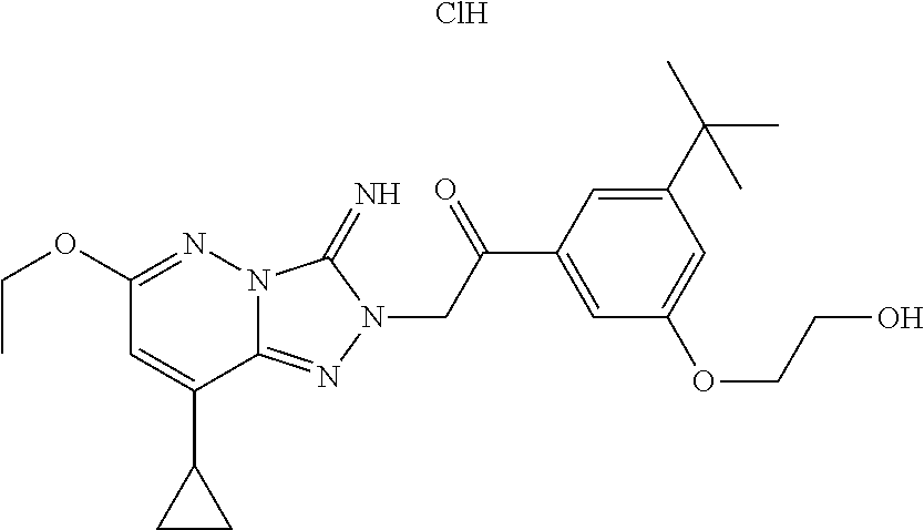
Cl.C1(OCC)=NN2C(=NN(CC(C3=CC(OCCO)=CC(C(C)(C)C)=C3)=O)C2=N)C(C2CC2)=C1
